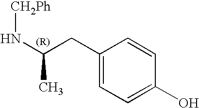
C1(CC(N[CH2Ph])C)=CC=C(O)C=C1
